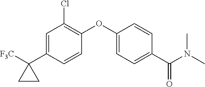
C1=C(C2([F3C])CC2)C=CC(OC2=CC=C(C(N(C)C)=O)C=C2)=C1Cl
